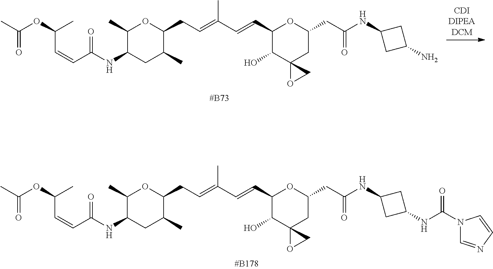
C(C(OC(C)=O)C)=CC(NC1CC(C)C(CC=C(C=CC2C(O)C3(CC(CC(NC4CC(N)C4)=O)O2)OC3)C)OC1C)=O.C(C(OC(C)=O)C)=CC(NC1CC(C)C(CC=C(C=CC2C(O)C3(CC(CC(NC4CC(NC(N5C=NC=C5)=O)C4)=O)O2)OC3)C)OC1C)=O
